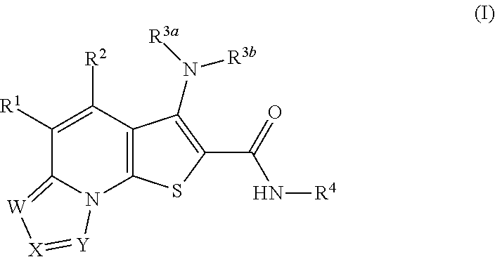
C1([R1])=C([R2])C2=C(N3C1=[W][X]=[Y]3)SC(C(=O)N[R4])=C2N([R3a])[R3b]
